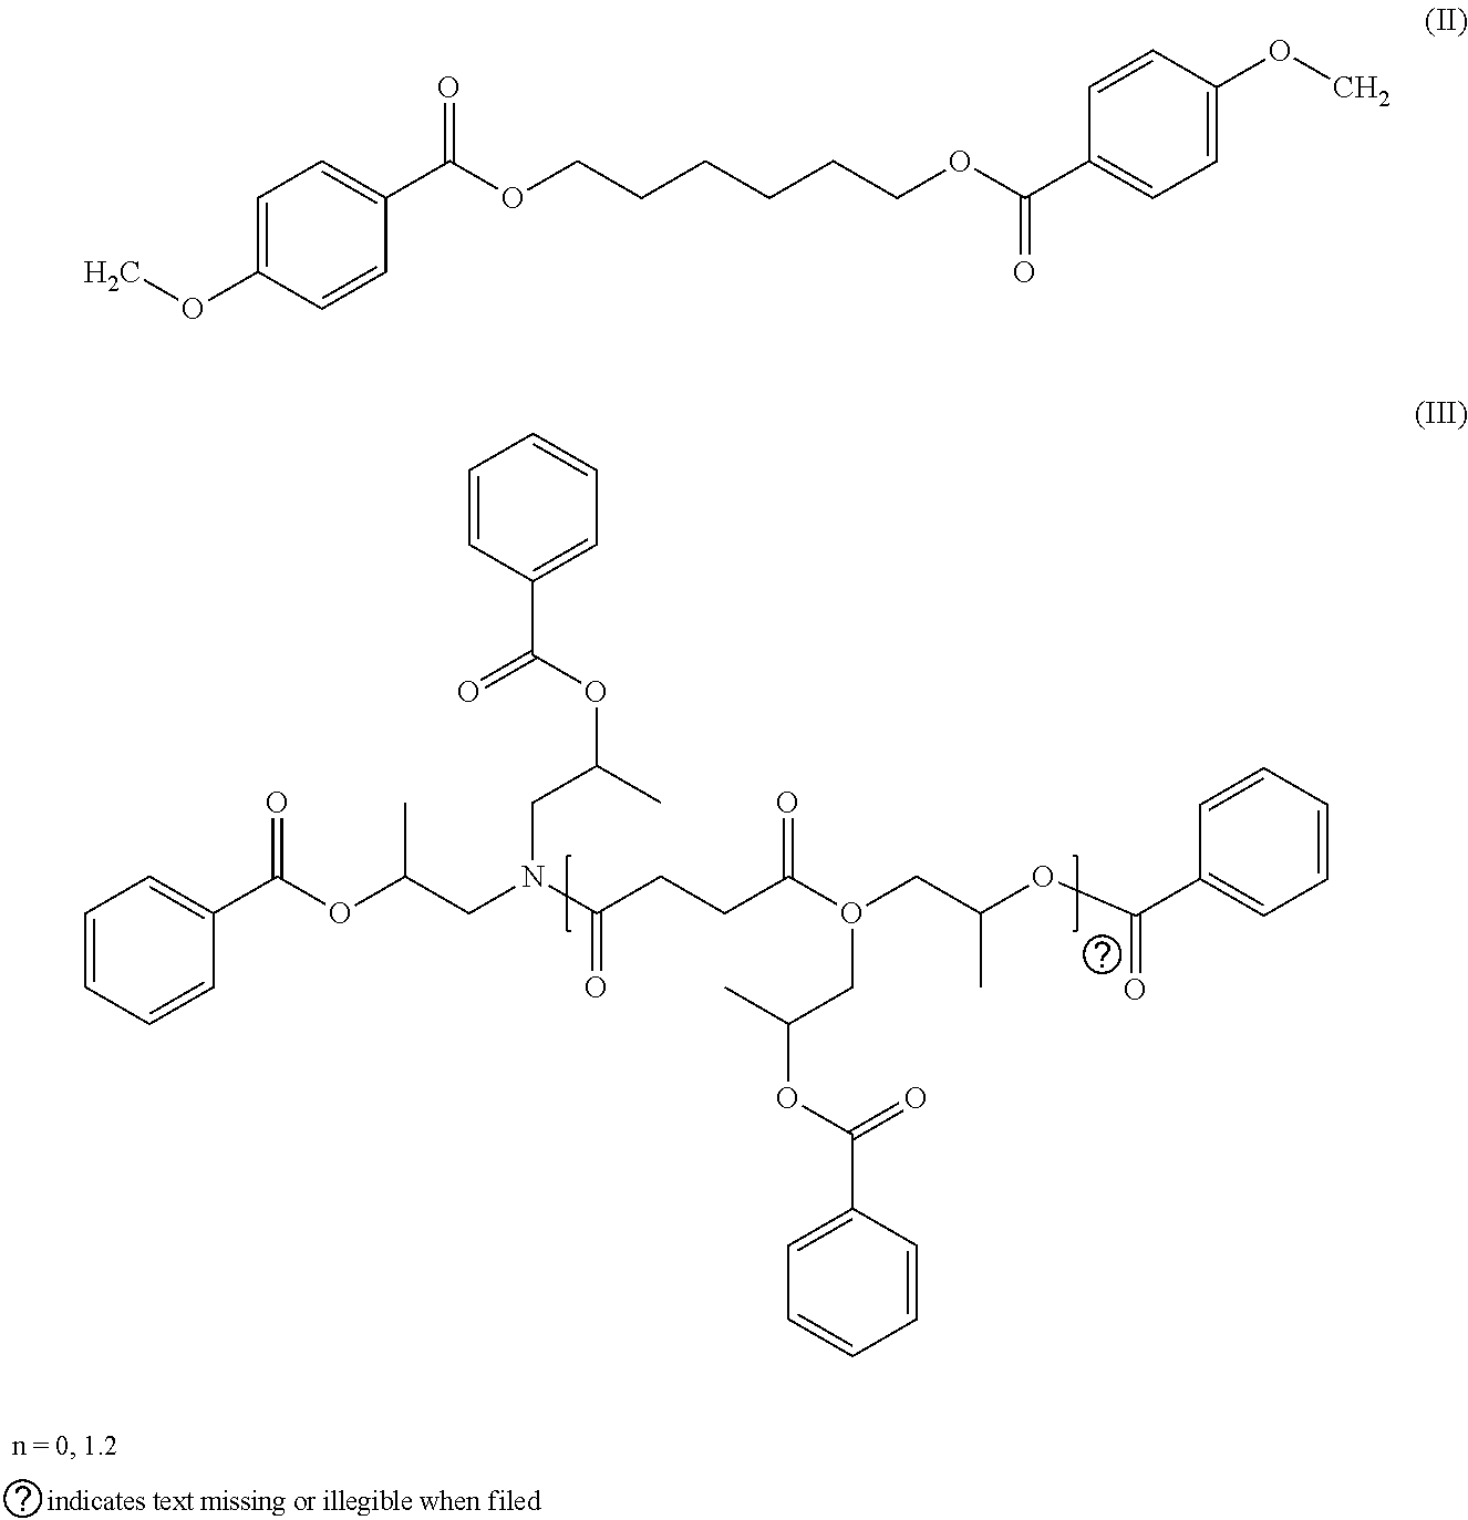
C1=CC(C(OC(C)CN(CC(OC(C2=CC=CC=C2)=O)C)C(CCC(O(CC(C)OC(C2=CC=CC=C2)=O)CC(OC(C2=CC=CC=C2)=O)C)=O)=O)=O)=CC=C1.C1=C(OC)C=CC(C(OCCCCCCOC(C2=CC=C(OC)C=C2)=O)=O)=C1
